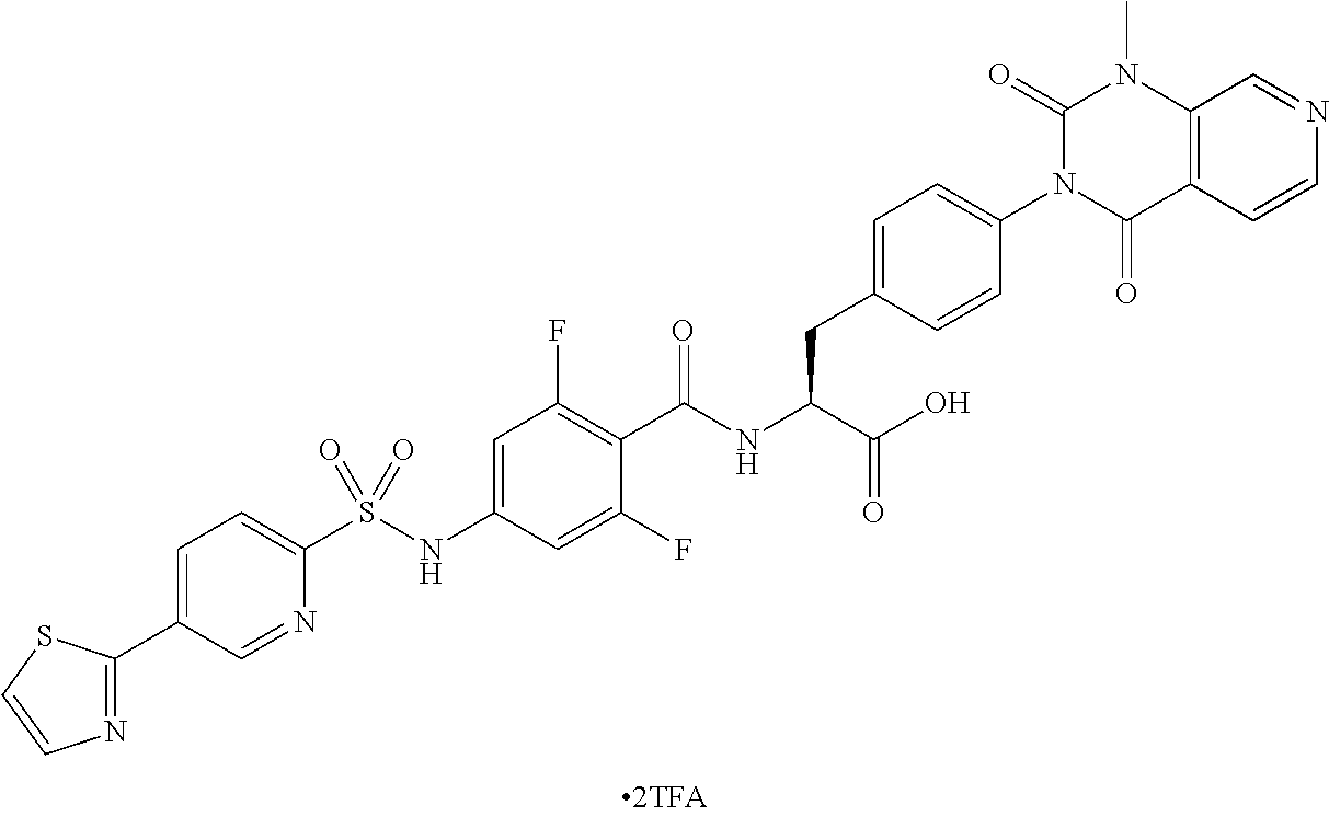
N1=C(C2=CC=C(S(NC3=CC(F)=C(C(NC(C(O)=O)CC4=CC=C(N5C(=O)C6=C(N(C)C5=O)C=NC=C6)C=C4)=O)C(F)=C3)(=O)=O)N=C2)SC=C1
